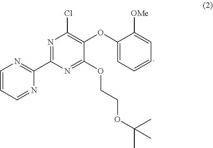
ClC1=C(OC2=CC=CC=C2[OMe])C(OCCOC(C)(C)C)=NC(C2=NC=CC=N2)=N1
